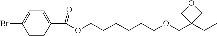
C1=CC(C(OCCCCCCOCC2(CC)COC2)=O)=CC=C1Br
